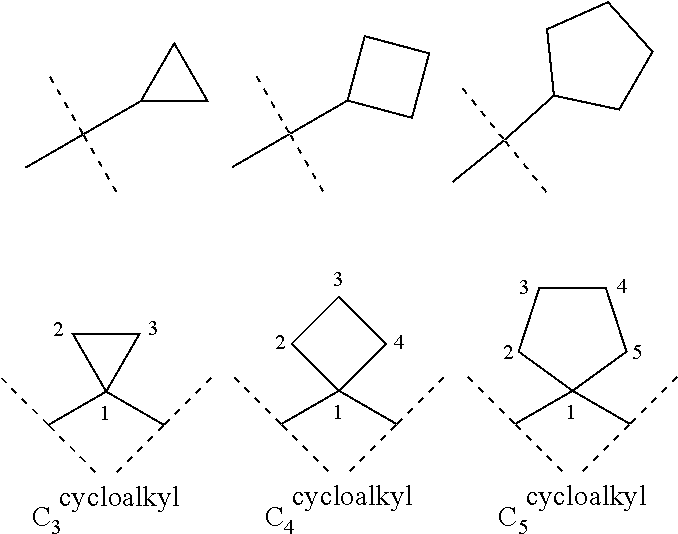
C1(C(C)(C)C)CC1.C1CC(C(C)(C)C)C1.C1CC(C(C)(C)C)CC1.C1CC1(C(C)C)C(C)C.[C3].C1(C(C)C)(C(C)C)CCC1.[C4].C1(C(C)C)(C(C)C)CCCC1.[C5]
